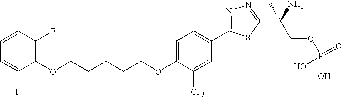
C(CCCCOC1=CC=C(C2=NN=C(C(COP(O)(=O)O)(N)C)S2)C=C1[CF3])OC1=C(F)C=CC=C1F
